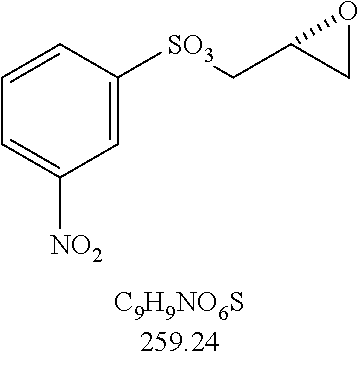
C1([SO3]CC2CO2)=CC([NO2])=CC=C1
